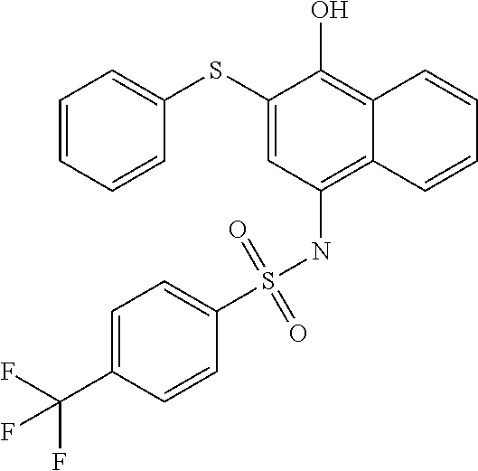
C1=CC=CC(SC2=CC(NS(C3=CC=C(C(F)(F)F)C=C3)(=O)=O)=C3C(=C2O)C=CC=C3)=C1
